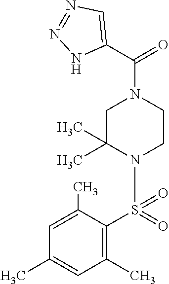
C1(C)=C(S(N2CCN(C(=O)C3=CN=NN3)CC2(C)C)(=O)=O)C(C)=CC(C)=C1
